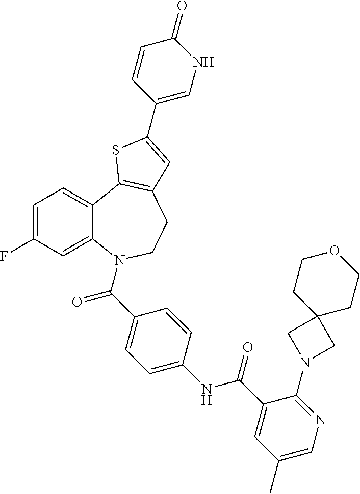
C1=C(F)C=C2C(=C1)C1=C(CCN2C(=O)C2=CC=C(NC(=O)C3=CC(C)=CN=C3N3CC4(C3)CCOCC4)C=C2)C=C(C2=CNC(=O)C=C2)S1
